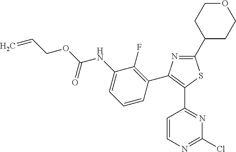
C1(C2CCOCC2)=NC(C2=C(F)C(NC(OCC=C)=O)=CC=C2)=C(C2=NC(Cl)=NC=C2)S1
